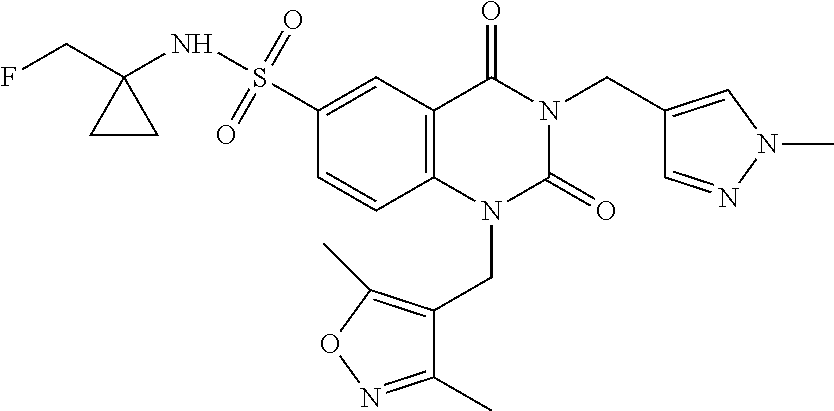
C1(C)=NOC(C)=C1CN1C(=O)N(CC2=CN(C)N=C2)C(=O)C2=C1C=CC(S(NC1(CF)CC1)(=O)=O)=C2
